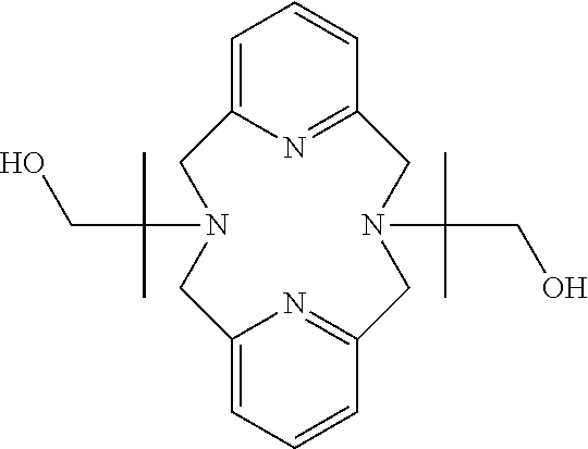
C12=NC(=CC=C1)CN(C(C)(CO)C)CC1=CC=CC(=N1)CN(C(C)(CO)C)C2
